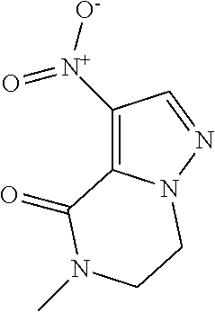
C1([N+]([O-])=O)=C2N(N=C1)CCN(C)C2=O
